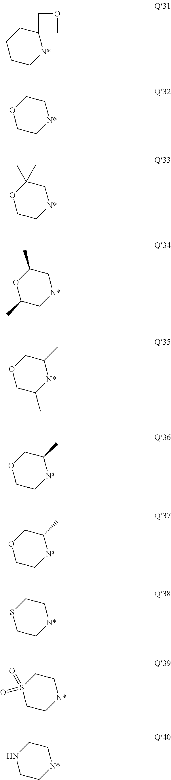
C1CC[N*]C2(C1)COC2.O1CC[N*]CC1.O1CC[N*]CC1(C)C.O1C(C)C[N*]CC1C.O1CC(C)[N*]C(C)C1.O1CC[N*]C(C)C1.O1CC[N*]C(C)C1.S1CC[N*]CC1.S1(=O)(=O)CC[N*]CC1.N1CC[N*]CC1
